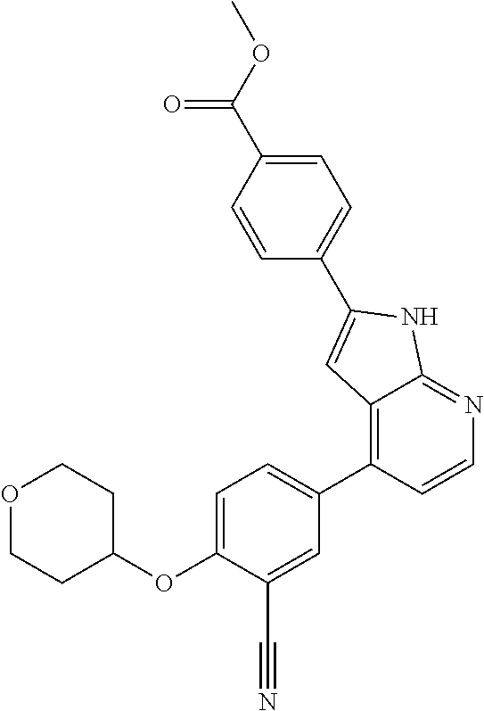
C1=C(OC2CCOCC2)C(C#N)=CC(C2=C3C(=NC=C2)NC(C2=CC=C(C(OC)=O)C=C2)=C3)=C1
